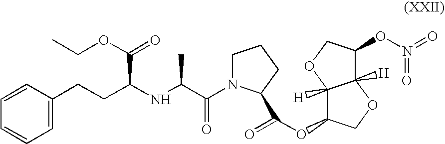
N(C(CCC1=CC=CC=C1)C(=O)OCC)C(C(N1CCCC1C(OC1C2([H])C([H])(C(ON(=O)=O)CO2)OC1)=O)=O)C
